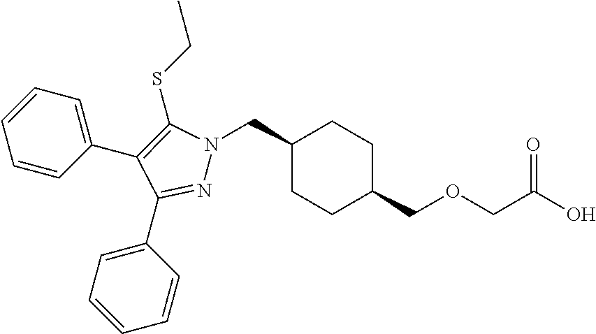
C1(CN2N=C(C3=CC=CC=C3)C(C3=CC=CC=C3)=C2SCC)CCC(COCC(O)=O)CC1
